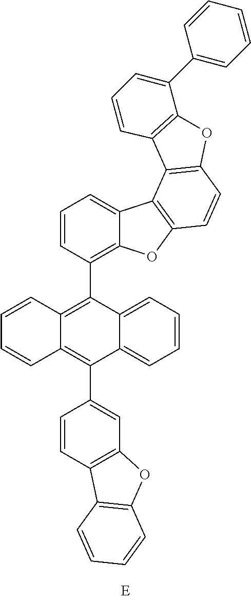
C1=CC2=C(C3=C4C(=CC=C3)C3=C(O4)C=CC4=C3C3=C(O4)C(C4=CC=CC=C4)=CC=C3)C3=CC=CC=C3C(C3=CC4=C(C=C3)C3=C(O4)C=CC=C3)=C2C=C1
